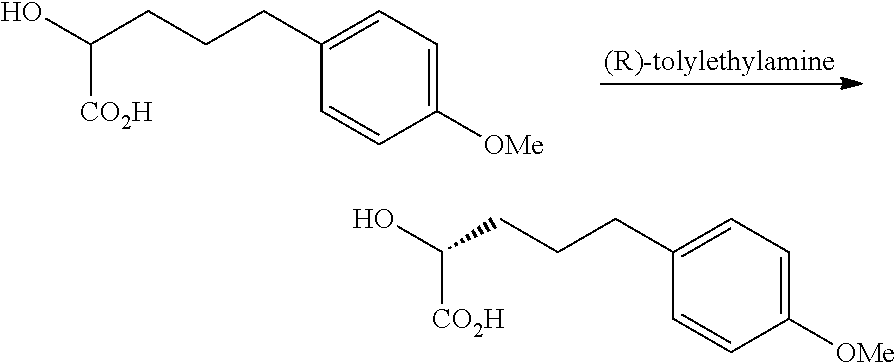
OC(CCCC1=CC=C([OMe])C=C1)[CO2H].OC(CCCC1=CC=C([OMe])C=C1)[CO2H]
